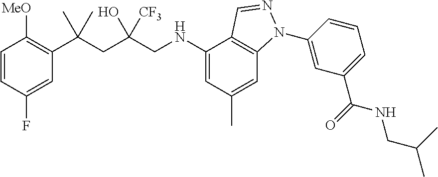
C1=CC(F)=CC(C(CC(CNC2=CC(C)=CC3=C2C=NN3C2=CC(C(=O)NCC(C)C)=CC=C2)(O)[CF3])(C)C)=C1[MeO]
